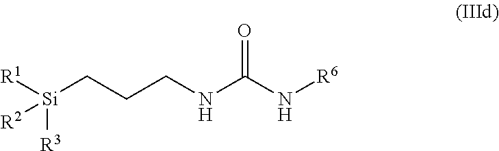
[R1][Si]([R2])([R3])CCCNC(N[R6])=O
